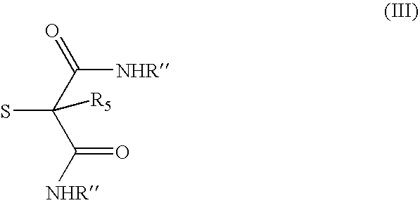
[NHR]C(C(C(=O)[NHR])(S)[R5])=O
